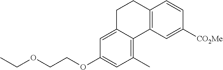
C1(OCCOCC)=CC(C)=C2C(=C1)CCC1=C2C=C([CO2Me])C=C1
